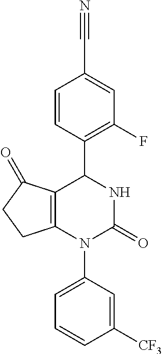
C12=C(N(C3=CC=CC([CF3])=C3)C(=O)NC1C1=C(F)C=C(C#N)C=C1)CCC2=O
